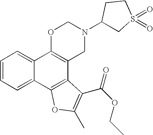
C1=CC=C2C(=C1)C1=C(C3=C2OC(C)=C3C(=O)OCC)CN(C2CS(=O)(=O)CC2)CO1
